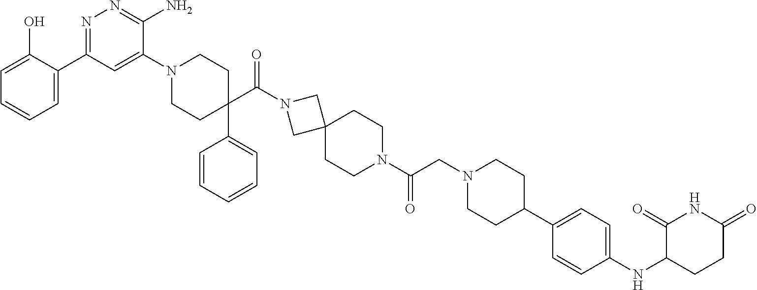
C1=CC=C(C2=NN=C(N)C(N3CCC(C4=CC=CC=C4)(C(N4CC5(C4)CCN(C(=O)CN4CCC(C6=CC=C(NC7CCC(=O)NC7=O)C=C6)CC4)CC5)=O)CC3)=C2)C(O)=C1
